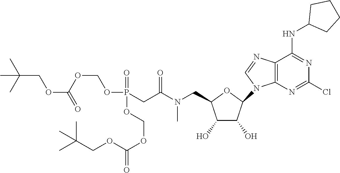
O1C(CN(C(CP(=O)(OCOC(=O)OCC(C)(C)C)OCOC(=O)OCC(C)(C)C)=O)C)C(O)C(O)C1N1C=NC2=C1N=C(Cl)N=C2NC1CCCC1
